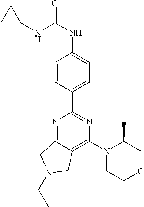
N1=C2C(=C(N3CCOCC3C)N=C1C1=CC=C(NC(=O)NC3CC3)C=C1)CN(CC)C2
